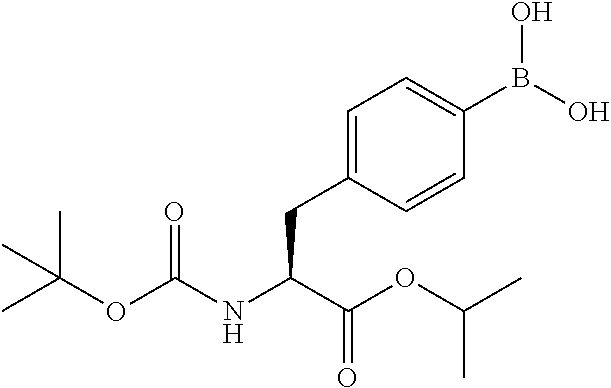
C1(B(O)O)=CC=C(CC(C(=O)OC(C)C)NC(OC(C)(C)C)=O)C=C1
